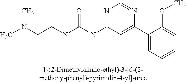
N(C(NC1=NC=NC(C2=CC=CC=C2OC)=C1)=O)CCN(C)C
